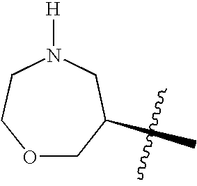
O1CC(C)CN([H])CC1
